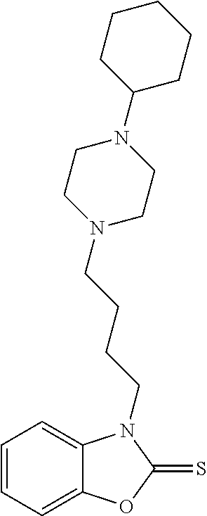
C1=CC=C2C(=C1)N(CCCCN1CCN(C3CCCCC3)CC1)C(=S)O2
